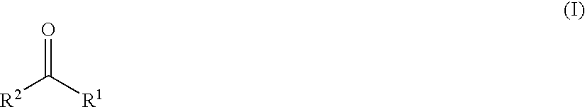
[R2]C([R1])=O
